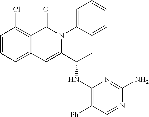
C1(Cl)=C2C(=CC=C1)C=C(C(C)NC1=C([Ph])C=NC(N)=N1)N(C1=CC=CC=C1)C2=O
